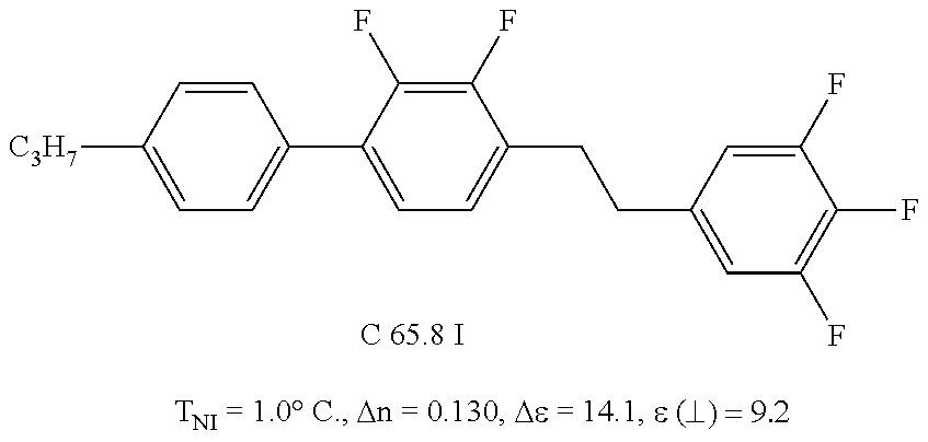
C1=C([C3H7])C=CC(C2=CC=C(CCC3=CC(F)=C(F)C(F)=C3)C(F)=C2F)=C1
